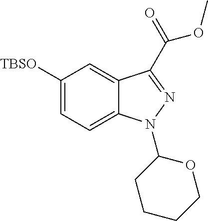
C1([TBSO])=CC=C2C(=C1)C(C(OC)=O)=NN2C1CCCCO1
